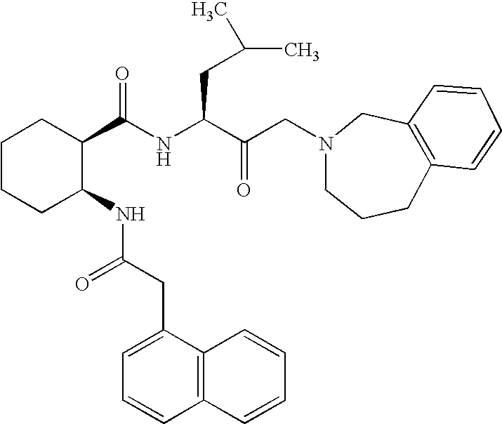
C1CCC(NC(CC2=CC=CC3=C2C=CC=C3)=O)C(C(NC(C(CN2CCCC3=C(C2)C=CC=C3)=O)CC(C)C)=O)C1
